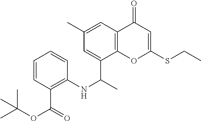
C1=C(C)C=C(C(NC2=C(C(OC(C)(C)C)=O)C=CC=C2)C)C2=C1C(=O)C=C(SCC)O2
